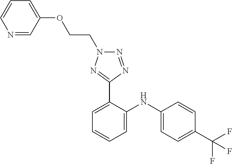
C1=CC(C(F)(F)F)=CC=C1NC1=CC=CC=C1C1=NN(CCOC2=CC=CN=C2)N=N1
